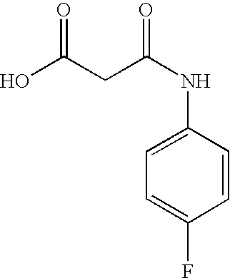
OC(CC(NC1=CC=C(F)C=C1)=O)=O
